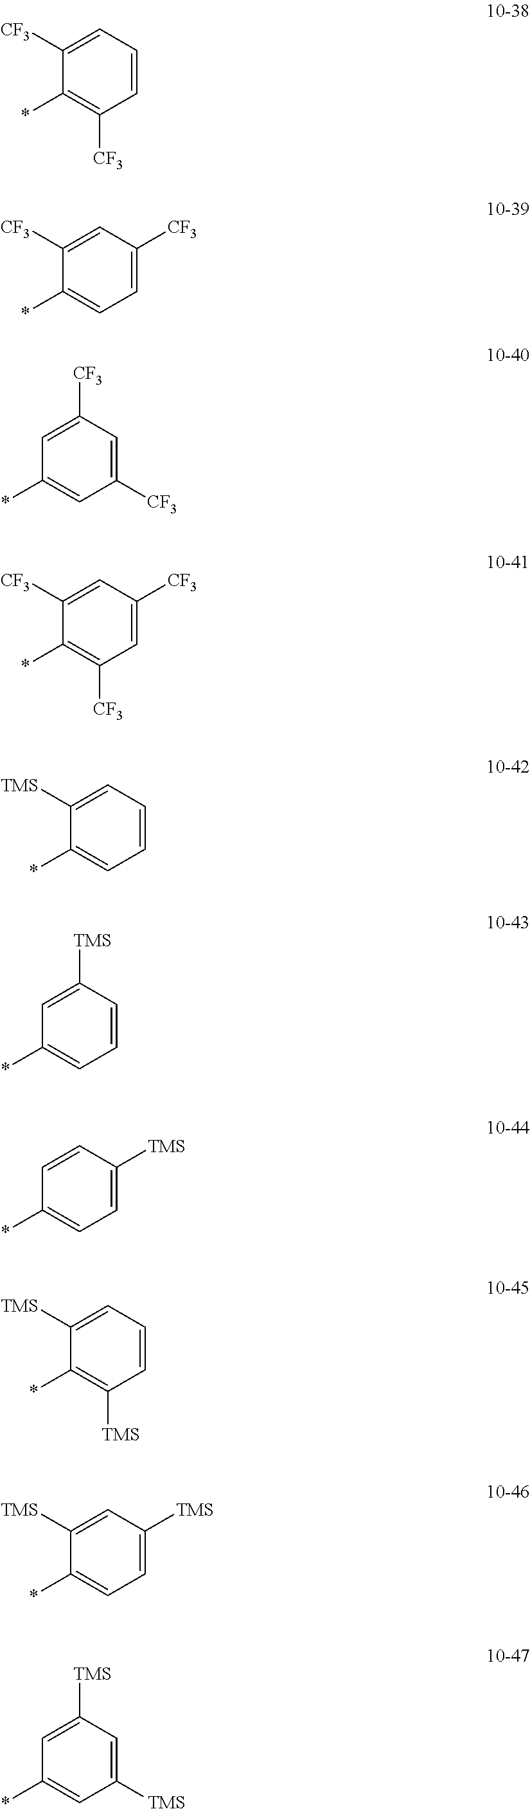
*C1=C([CF3])C=CC=C1[CF3].*C1=CC=C([CF3])C=C1[CF3].*C1=CC([CF3])=CC([CF3])=C1.*C1=C([CF3])C=C([CF3])C=C1[CF3].*C1=CC=CC=C1[TMS].*C1=CC=CC([TMS])=C1.*C1=CC=C([TMS])C=C1.*C1=C([TMS])C=CC=C1[TMS].*C1=CC=C([TMS])C=C1[TMS].*C1=CC([TMS])=CC([TMS])=C1
